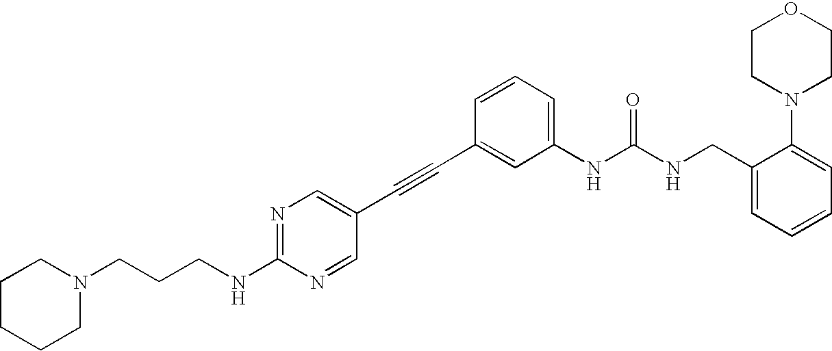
N1=C(NCCCN2CCCCC2)N=CC(C#CC2=CC(NC(NCC3=CC=CC=C3N3CCOCC3)=O)=CC=C2)=C1
